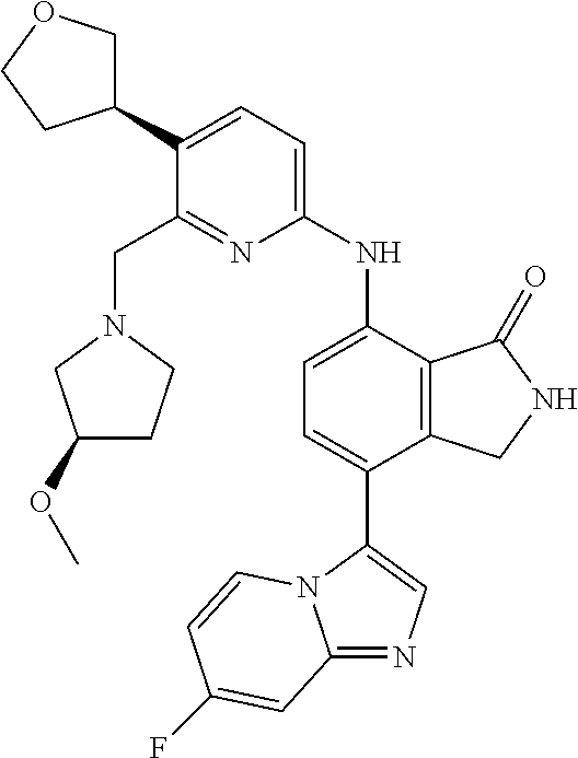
C1(C2=CN=C3N2C=CC(F)=C3)=CC=C(NC2=CC=C(C3COCC3)C(CN3CCC(OC)C3)=N2)C2=C1CNC2=O
